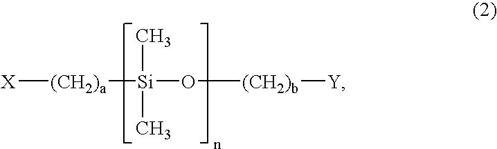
[X][(CH2)a][Si](C)(C)O[(CH2)b][Y]
